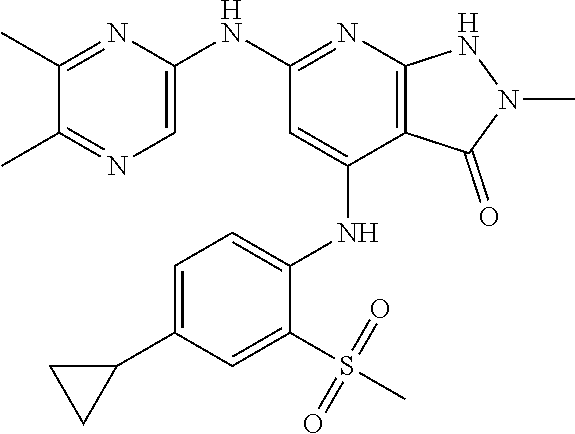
C1(NC2=NC3=C(C(NC4=CC=C(C5CC5)C=C4S(C)(=O)=O)=C2)C(=O)N(C)N3)=CN=C(C)C(C)=N1
